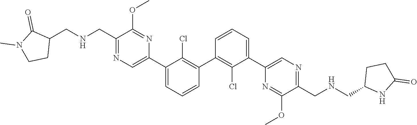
N1=C(CNCC2C(=O)N(C)CC2)C(OC)=NC(C2=CC=CC(C3=C(Cl)C(C4=CN=C(CNCC5CCC(=O)N5)C(OC)=N4)=CC=C3)=C2Cl)=C1
